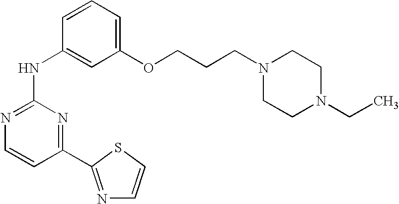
N1=C(NC2=CC(OCCCN3CCN(CC)CC3)=CC=C2)N=C(C2=NC=CS2)C=C1
